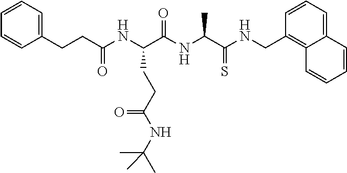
CC(C)(C)NC(=O)CCC(NC(CCC1=CC=CC=C1)=O)C(NC(C(NCC1=C2C(=CC=C1)C=CC=C2)=S)C)=O
